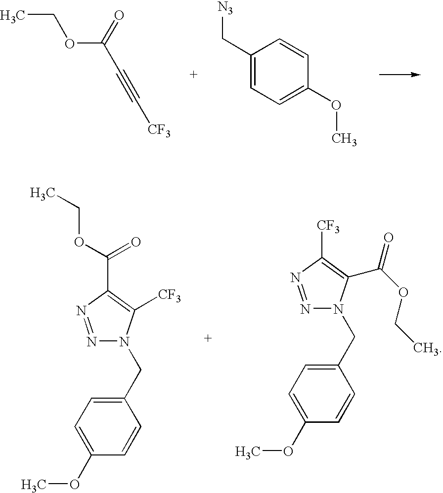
CCOC(C#C[CF3])=O.C1(C[N3])=CC=C(OC)C=C1.N1=NC(C(OCC)=O)=C([CF3])N1CC1=CC=C(OC)C=C1.N1=NC([CF3])=C(C(=O)OCC)N1CC1=CC=C(OC)C=C1
